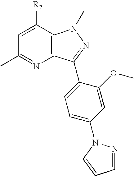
C12=C(C([R2])=CC(C)=N1)N(C)N=C2C1=CC=C(N2N=CC=C2)C=C1OC
